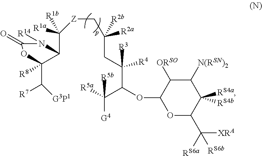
O1C(C([RS6a])([XRA])[RS6b])C([RS4b])([RS4a])C([N(RSN)2])C([ORSO])C1OC(C([R5a])([G4])[R5b])C([R4])([R3])CC([R2a])([R2b])C[Z]C([R1a])([R1b])C1C(C([R7])[G3P1])([R8])OC(=O)N1[R14]
